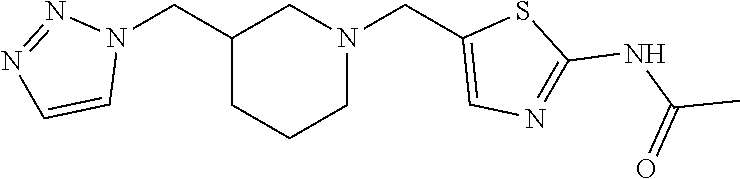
C1C(CN2N=NC=C2)CCCN1CC1=CN=C(NC(C)=O)S1
